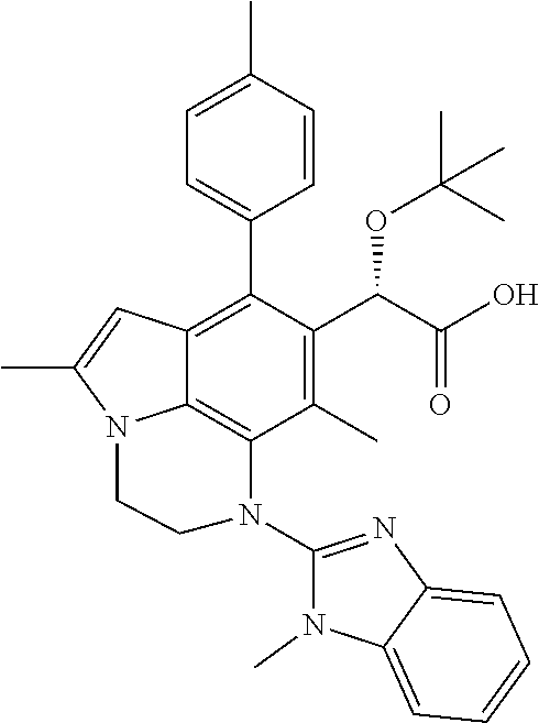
C1=C(C)C=CC(C2=C3C4=C(C(C)=C2C(C(O)=O)OC(C)(C)C)N(C2=NC5=CC=CC=C5N2C)CCN4C(C)=C3)=C1
